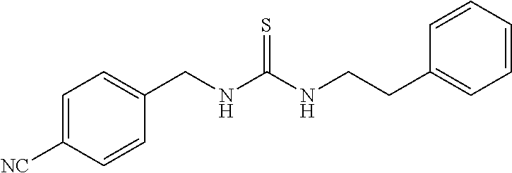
C1(CNC(NCCC2=CC=CC=C2)=S)=CC=C([NC])C=C1
